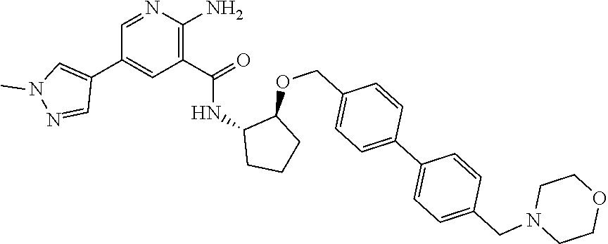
C1=NC(N)=C(C(=O)NC2CCCC2OCC2=CC=C(C3=CC=C(CN4CCOCC4)C=C3)C=C2)C=C1C1=CN(C)N=C1
